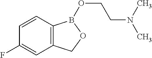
C12=C(C=CC(F)=C1)B(OCCN(C)C)OC2
